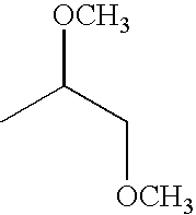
[OCH3]C(C[OCH3])C
